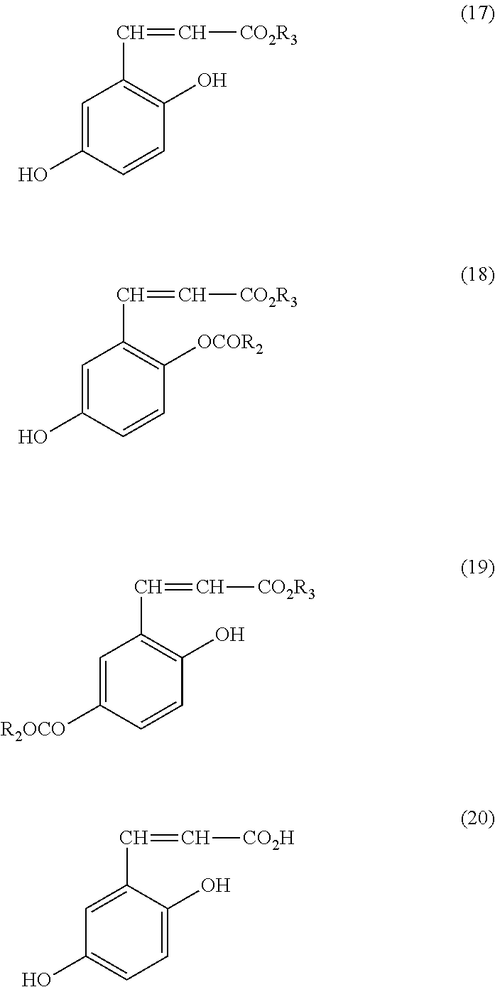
C1=C(O)C=CC(O)=C1C=C[CO2R3].C1=C(O)C=CC([OCOR2])=C1C=C[CO2R3].C1=C([R2OCO])C=CC(O)=C1C=C[CO2R3].C1=C(C=C[CO2H])C(O)=CC=C1O
